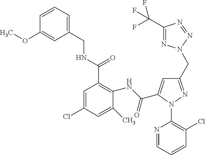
C1=CC=C(CNC(C2=C(NC(=O)C3=CC(CN4N=C(C(F)(F)F)N=N4)=NN3C3=C(Cl)C=CC=N3)C(C)=CC(Cl)=C2)=O)C=C1OC
